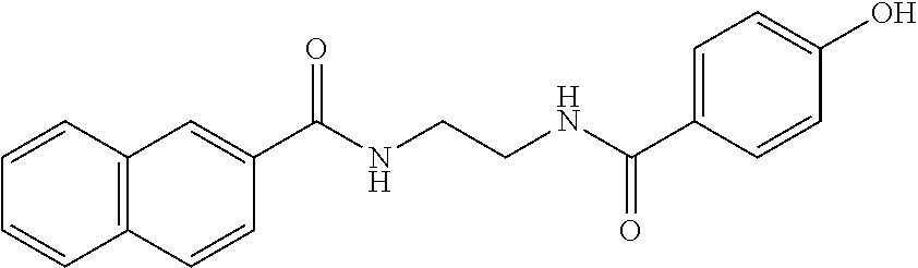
C12=C(C=CC(C(NCCNC(C3=CC=C(O)C=C3)=O)=O)=C1)C=CC=C2
